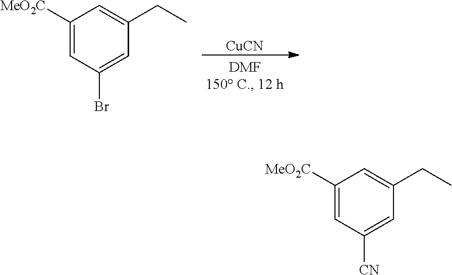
C1([MeO2C])=CC(Br)=CC(CC)=C1.[CuCN].C1([MeO2C])=CC([CN])=CC(CC)=C1
